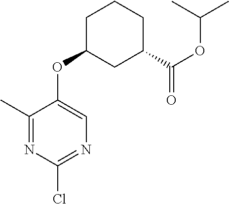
O(C(=O)C1CCCC(OC2=CN=C(Cl)N=C2C)C1)C(C)C
